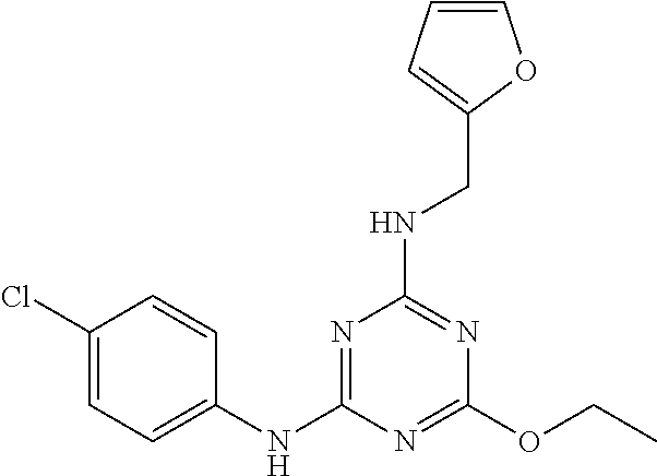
C1(Cl)=CC=C(NC2=NC(NCC3=CC=CO3)=NC(OCC)=N2)C=C1
